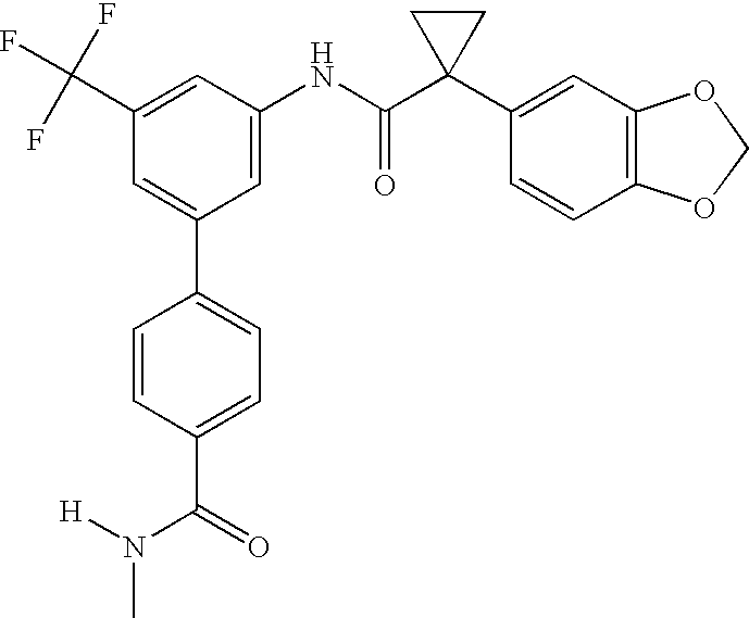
C1=C(NC(C2(C3=CC4=C(C=C3)OCO4)CC2)=O)C=C(C(F)(F)F)C=C1C1=CC=C(C(N(C)[H])=O)C=C1
